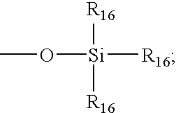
CO[Si]([R16])([R16])[R16]
